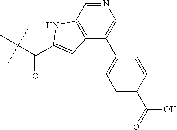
C(C(C)(C)C)(=O)C1=CC2=C(N1)C=NC=C2C1=CC=C(C(=O)O)C=C1
